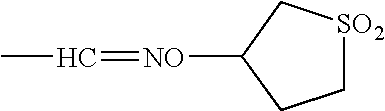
C1[SO2]CC([NO]=CC)C1
